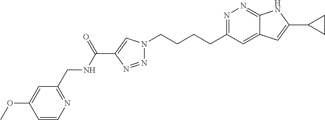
N1=C(CCCCN2N=NC(C(NCC3=NC=CC(OC)=C3)=O)=C2)C=C2C(=N1)NC(C1CC1)=C2
